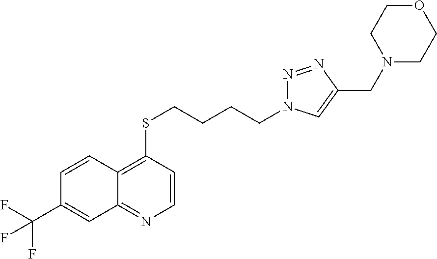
C12=NC=CC(SCCCCN3N=NC(CN4CCOCC4)=C3)=C1C=CC(C(F)(F)F)=C2
